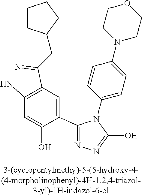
N1=C(C2=CC(C(=N)CC3CCCC3)=C(N)C=C2O)N(C2=CC=C(N3CCOCC3)C=C2)C(O)=N1
